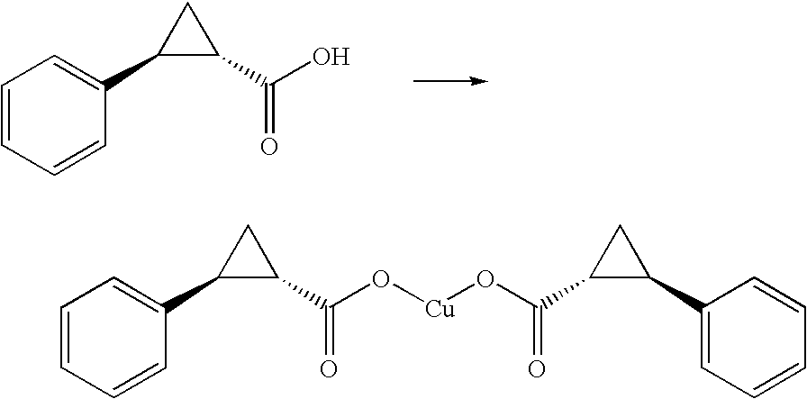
C1=CC=CC(C2C(C(O[Cu]OC(=O)C3C(C4=CC=CC=C4)C3)=O)C2)=C1.C1=CC=CC(C2C(C(O)=O)C2)=C1
